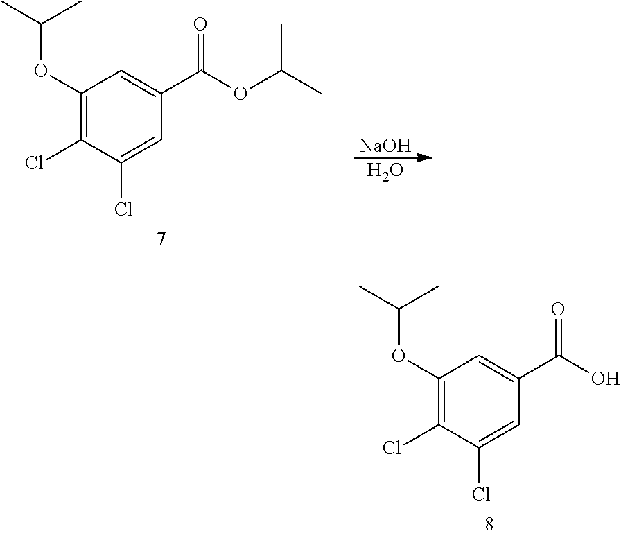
C1(OC(C)C)=C(Cl)C(Cl)=CC(C(OC(C)C)=O)=C1.[NaOH].O.C1(OC(C)C)=C(Cl)C(Cl)=CC(C(O)=O)=C1
